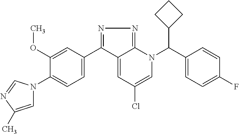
C1(C2=NN=C3C2=CC(Cl)=CN3C(C2=CC=C(F)C=C2)C2CCC2)=CC=C(N2C=C(C)N=C2)C(OC)=C1
